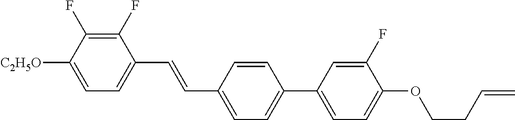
C1(F)=C(F)C([C2H5O])=CC=C1C=CC1=CC=C(C2=CC=C(OCCC=C)C(F)=C2)C=C1
